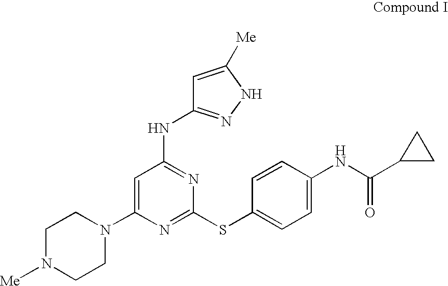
C1=C([Me])NN=C1NC1=NC(SC2=CC=C(NC(C3CC3)=O)C=C2)=NC(N2CCN([Me])CC2)=C1
